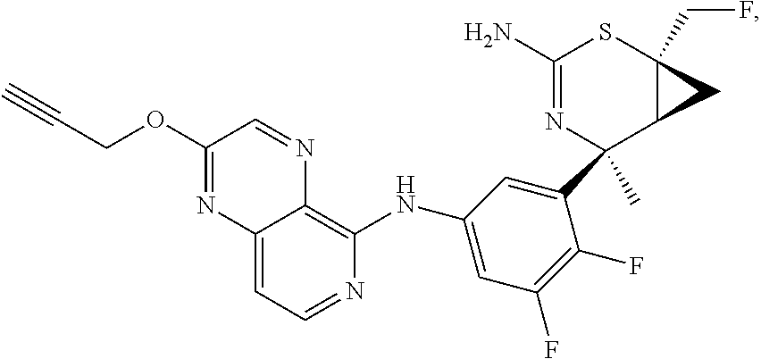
C(COC1=NC2=CC=NC(NC3=CC(F)=C(F)C(C4(C)C5C(CF)(SC(N)=N4)C5)=C3)=C2N=C1)#C
